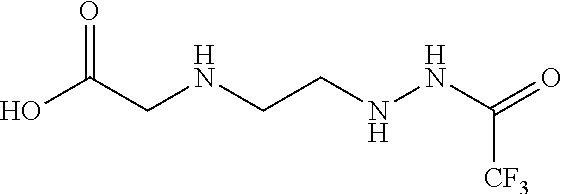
OC(CNCCNNC(=O)[CF3])=O
